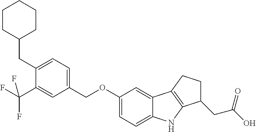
C1=C(CC2CCCCC2)C(C(F)(F)F)=CC(COC2=CC=C3C(=C2)C2=C(N3)C(CC(O)=O)CC2)=C1
